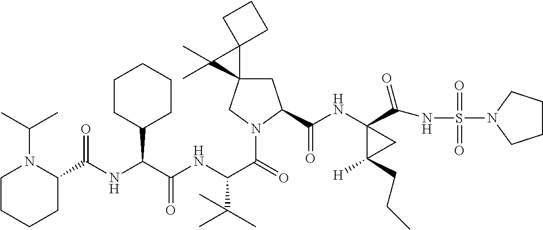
C1N(C(C)C)C(C(NC(C(NC(C(=O)N2CC3(CC2C(NC2(C(=O)NS(=O)(=O)N4CCCC4)C(CCC)([H])C2)=O)C2(C3(C)C)CCC2)C(C)(C)C)=O)C2CCCCC2)=O)CCC1
